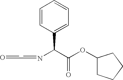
C1(C(C(OC2CCCC2)=O)N=CC=O)=CC=CC=C1
